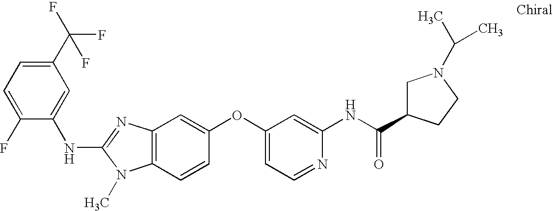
C1(C(F)(F)F)=CC=C(F)C(NC2=NC3=C(N2C)C=CC(OC2=CC=NC(NC(C4CN(C(C)C)CC4)=O)=C2)=C3)=C1
